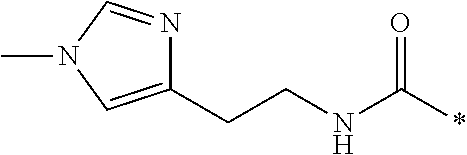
C1(CCNC(*)=O)=CN(C)C=N1
